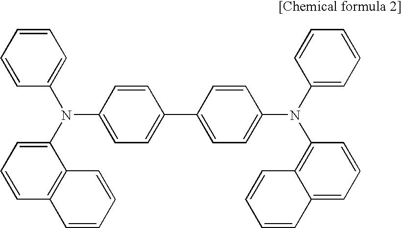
C1(N(C2=CC=C(C3=CC=C(N(C4=C5C(=CC=C4)C=CC=C5)C4=CC=CC=C4)C=C3)C=C2)C2=CC=CC=C2)=CC=CC2=C1C=CC=C2
